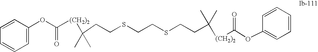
C1=C(OC([(CH2)2]C(C)(CCSCCSCCC([(CH2)2]C(=O)OC2=CC=CC=C2)(C)C)C)=O)C=CC=C1
